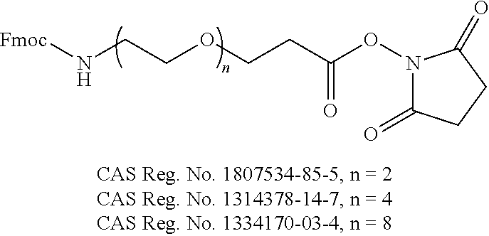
C(COCCC(ON1C(=O)CCC1=O)=O)N[Fmoc]
